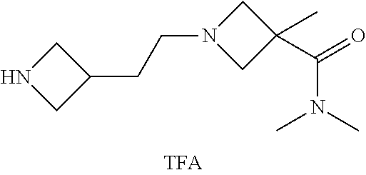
N1CC(CCN2CC(C)(C(N(C)C)=O)C2)C1
